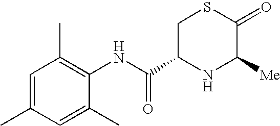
C1=C(C)C=C(C)C(NC(C2NC([Me])C(=O)SC2)=O)=C1C
